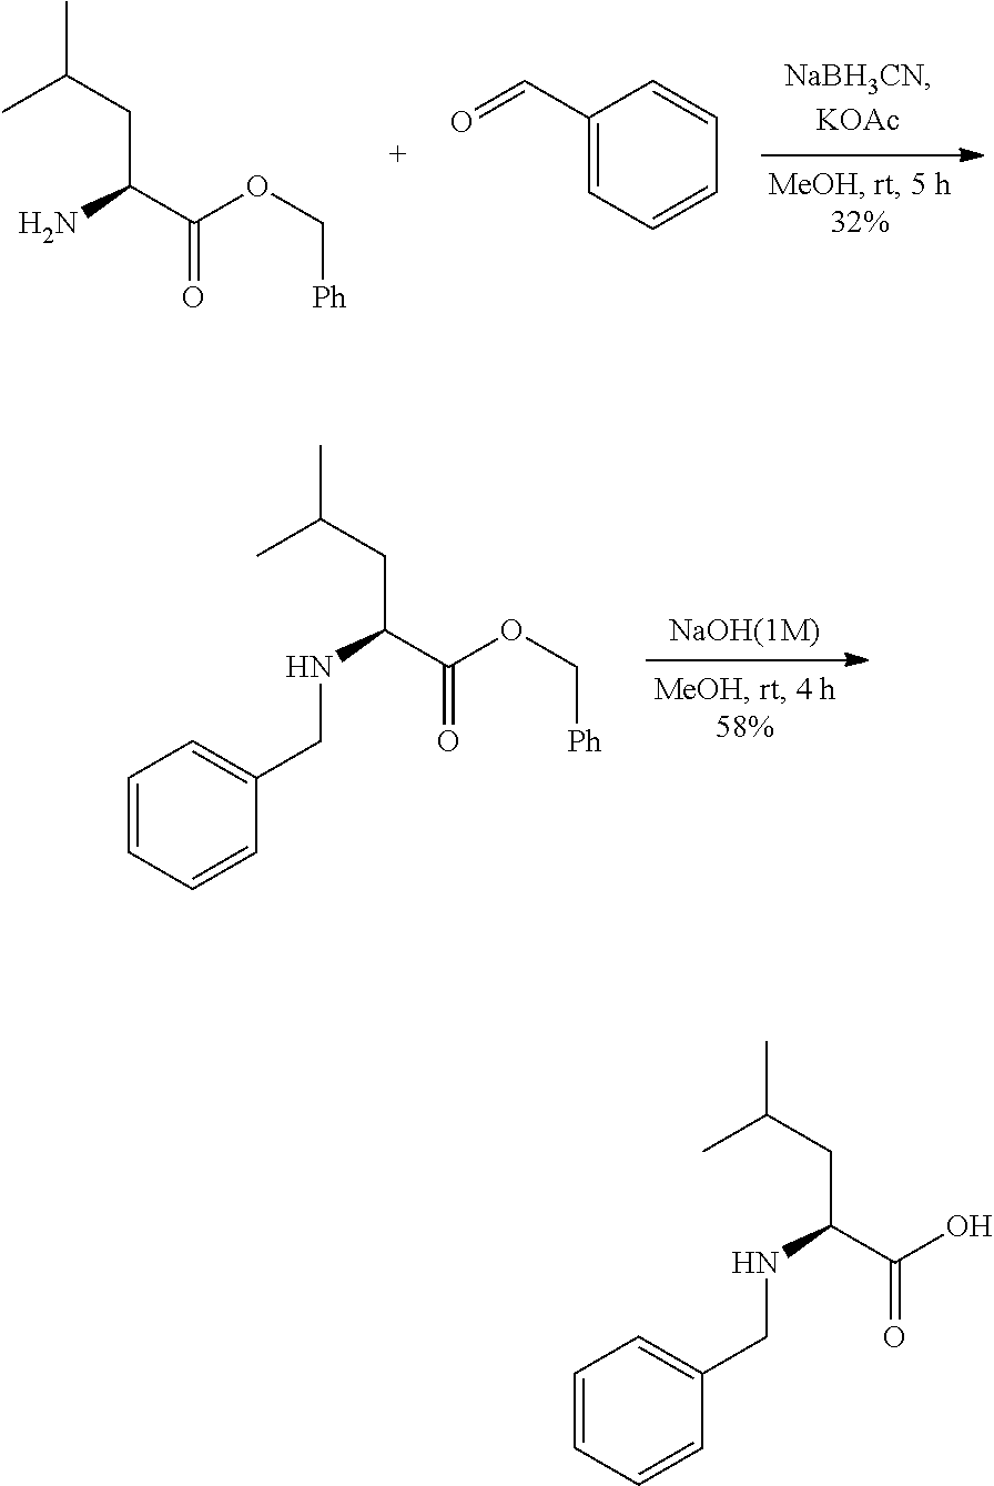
CC(CC(N)C(=O)OC[Ph])C.C1(C=O)=CC=CC=C1.CC(CC(NCC1=CC=CC=C1)C(=O)OC[Ph])C.CC(CC(NCC1=CC=CC=C1)C(=O)O)C
